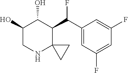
C1(O)CNC2(C(C(C3=CC(F)=CC(F)=C3)F)C1O)CC2
